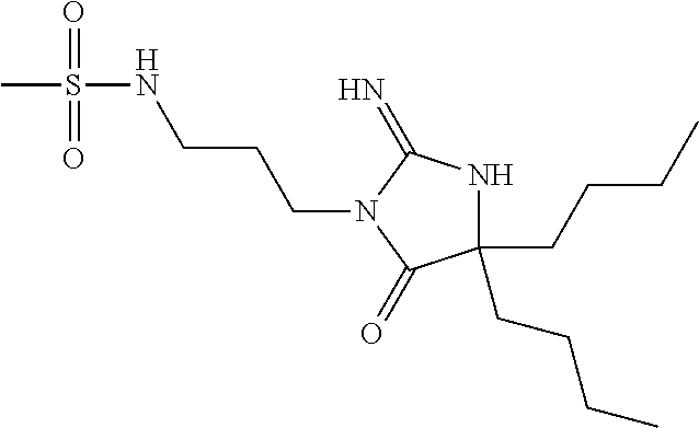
C(CCNS(=O)(=O)C)N1C(=O)C(CCCC)(CCCC)NC1=N
